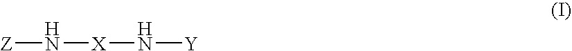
[Z]N[X]N[Y]
